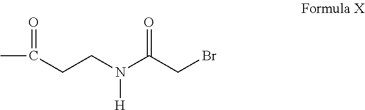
CC(=O)CCN(C(CBr)=O)[H]
